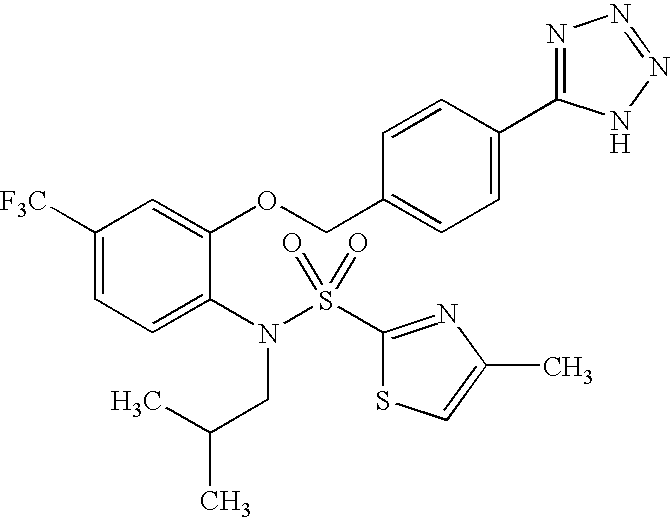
C1([F3C])=CC=C(N(S(C2=NC(C)=CS2)(=O)=O)CC(C)C)C(OCC2=CC=C(C3=NN=NN3)C=C2)=C1
